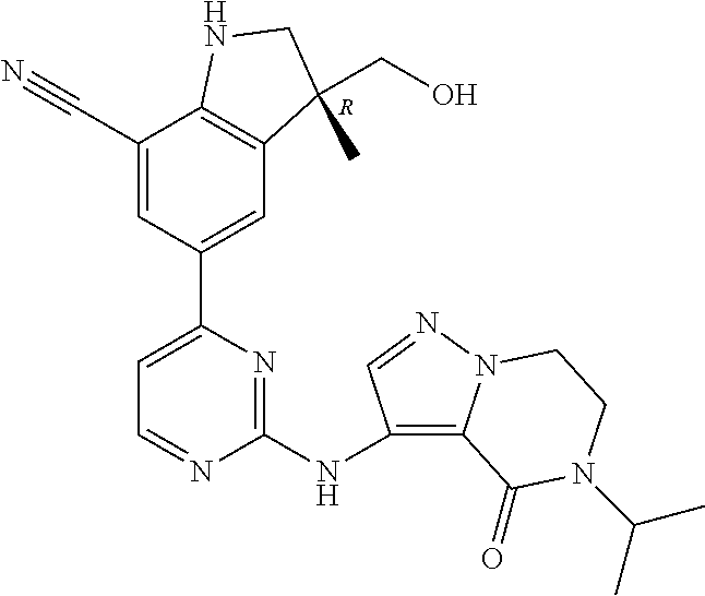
C1(C#N)=CC(C2=CC=NC(NC3=C4N(N=C3)CCN(C(C)C)C4=O)=N2)=CC2=C1NCC2(C)CO.[R]
